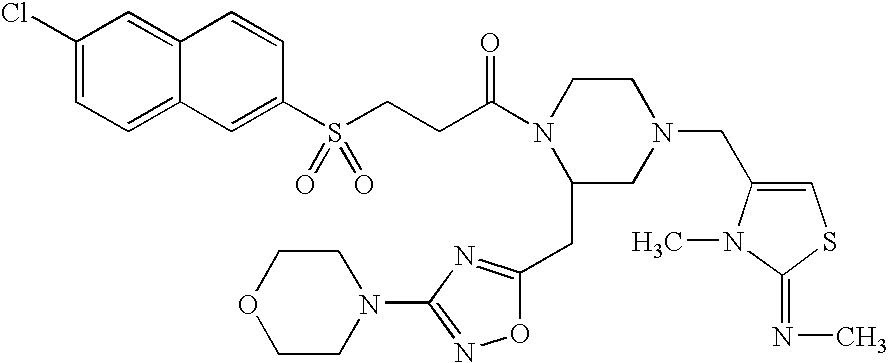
C1(Cl)=CC=C2C(=C1)C=CC(S(CCC(N1CCN(CC3=CSC(=NC)N3C)CC1CC1=NC(N3CCOCC3)=NO1)=O)(=O)=O)=C2
